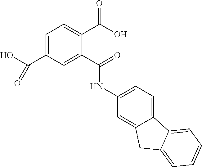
C1=C(C(O)=O)C=C(C(=O)NC2=CC=C3C(=C2)CC2=CC=CC=C32)C(C(O)=O)=C1
